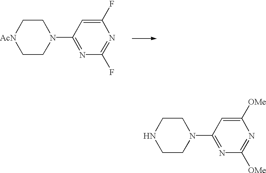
C1CNCCN1C1=NC([OMe])=NC([OMe])=C1.C1C[AcN]CCN1C1=NC(F)=NC(F)=C1
